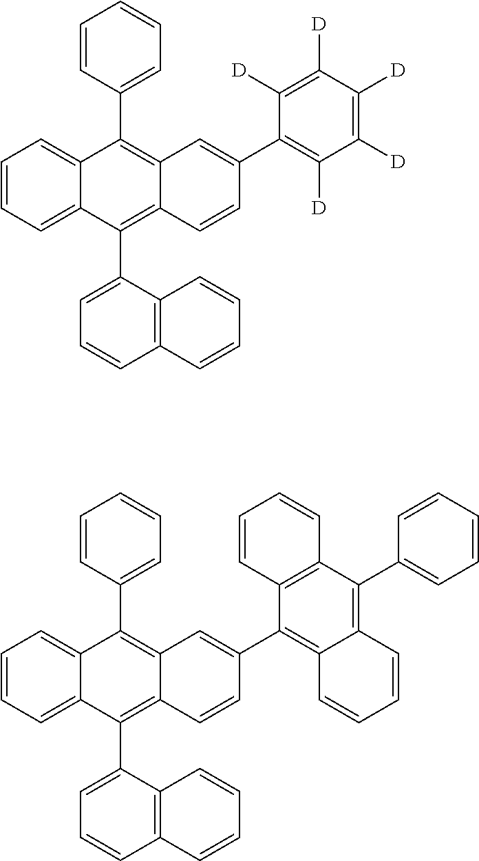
C1=CC=C2C(=C1)C(C1=CC=CC=C1)=C1C(=C2C2=CC=CC3=C2C=CC=C3)C=CC(C2=C([D])C([D])=C([D])C([D])=C2[D])=C1.C1=CC=C2C(=C1)C(C1=CC=CC=C1)=C1C(=C2C2=CC=CC3=C2C=CC=C3)C=CC(C2=C3C(=C(C4=CC=CC=C4)C4=C2C=CC=C4)C=CC=C3)=C1
